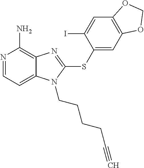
N1=CC=C2C(=C1N)N=C(SC1=CC3=C(C=C1I)OCO3)N2CCCCC#C
